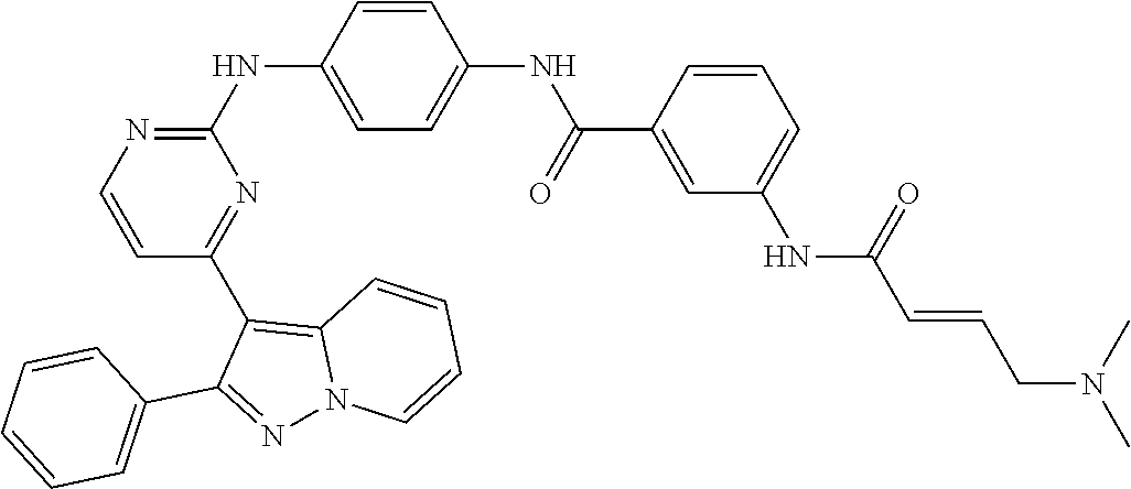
C1(NC2=CC=C(NC(C3=CC(NC(C=CCN(C)C)=O)=CC=C3)=O)C=C2)=NC=CC(C2=C3N(N=C2C2=CC=CC=C2)C=CC=C3)=N1
